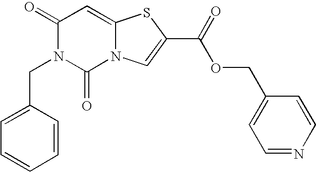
C1(=O)N(CC2=CC=CC=C2)C(=O)N2C(=C1)SC(C(=O)OCC1=CC=NC=C1)=C2
